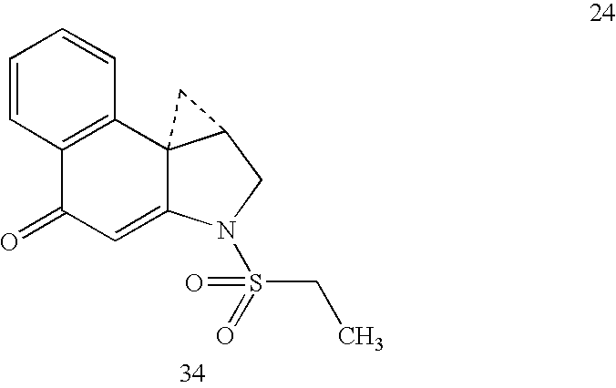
C1=CC=CC2=C1C(=O)C=C1C23C(CN1S(CC)(=O)=O)C3
